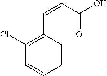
C1=CC(C=CC(O)=O)=C(Cl)C=C1
